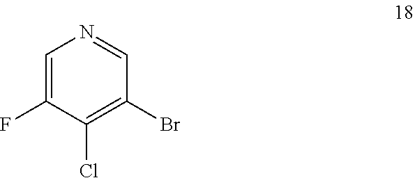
C1=C(F)C(Cl)=C(Br)C=N1
